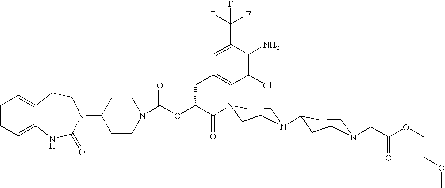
C12=CC=CC=C1NC(=O)N(C1CCN(C(OC(C(=O)N3CCN(C4CCN(CC(OCCOC)=O)CC4)CC3)CC3=CC(Cl)=C(N)C(C(F)(F)F)=C3)=O)CC1)CC2
